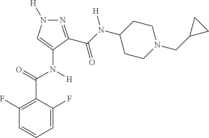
C1=C(F)C(C(=O)N([H])C2=CN([H])N=C2C(N(C2CCN(CC3CC3)CC2)[H])=O)=C(F)C=C1
